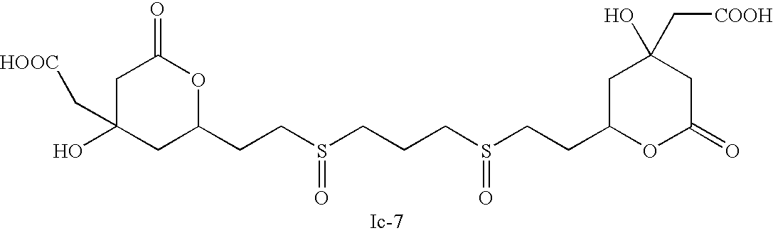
C1C(O)(C[HOOC])CC(CCS(=O)CCCS(=O)CCC2OC(=O)CC(O)(C[COOH])C2)OC1=O
